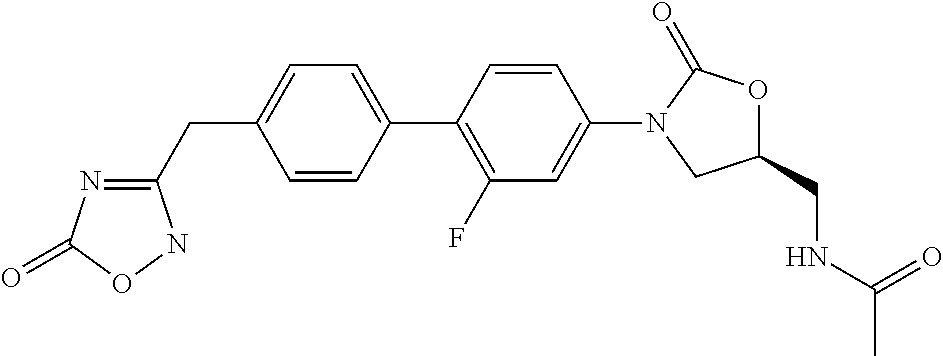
C(C1=CC=C(C2=C(F)C=C(N3CC(CNC(C)=O)OC3=O)C=C2)C=C1)C1=NC(=O)ON1
